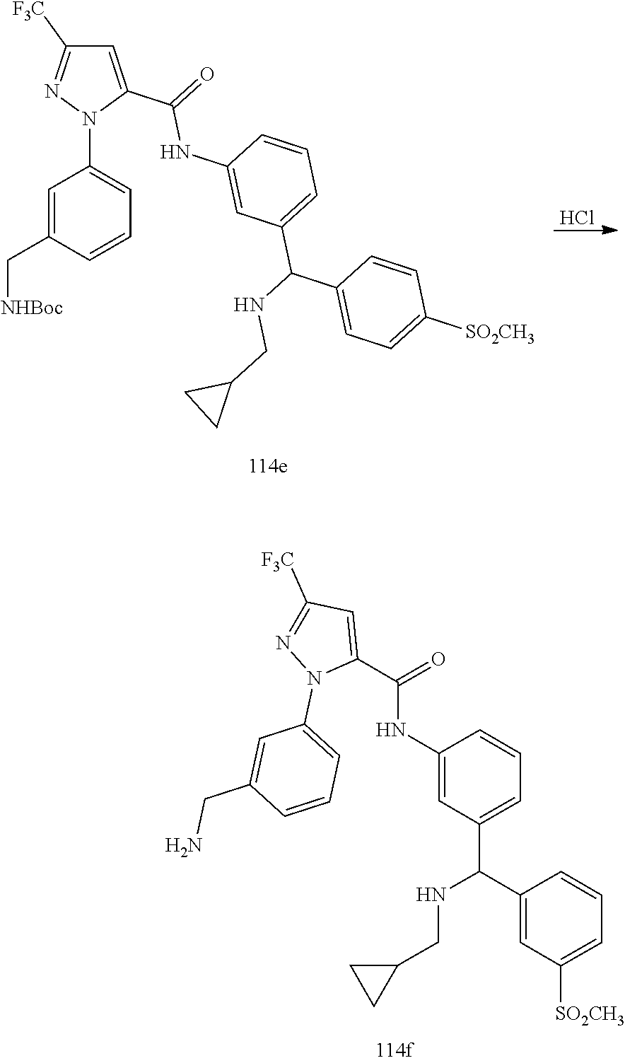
Cl.C1=CC([SO2CH3])=CC=C1C(C1=CC=CC(NC(C2=CC([F3C])=NN2C2=CC=CC(C[NHBoc])=C2)=O)=C1)NCC1CC1.C1=CC=C([SO2CH3])C=C1C(C1=CC=CC(NC(C2=CC([F3C])=NN2C2=CC=CC(CN)=C2)=O)=C1)NCC1CC1
